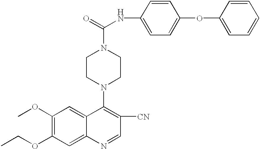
C1(NC(=O)N2CCN(C3=C([CN])C=NC4=CC(OCC)=C(OC)C=C34)CC2)=CC=C(OC2=CC=CC=C2)C=C1
